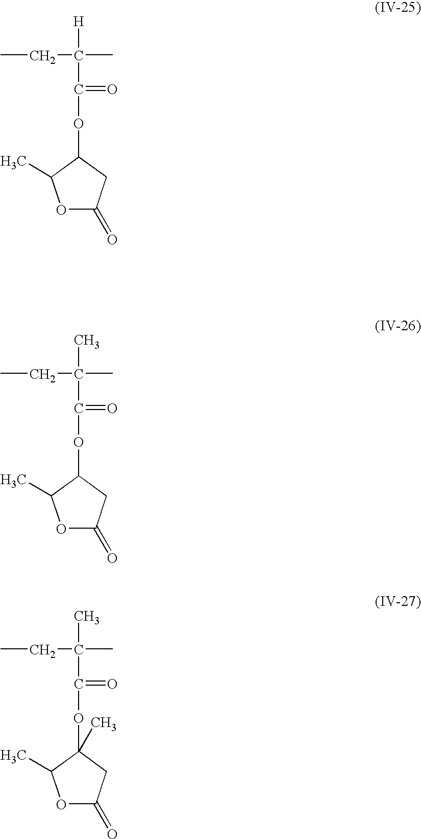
CCC([H])(C)C(=O)OC1C(C)OC(=O)C1.CCC(C)(C)C(=O)OC1C(C)OC(=O)C1.CCC(C)(C)C(=O)OC1(C)C(C)OC(=O)C1
